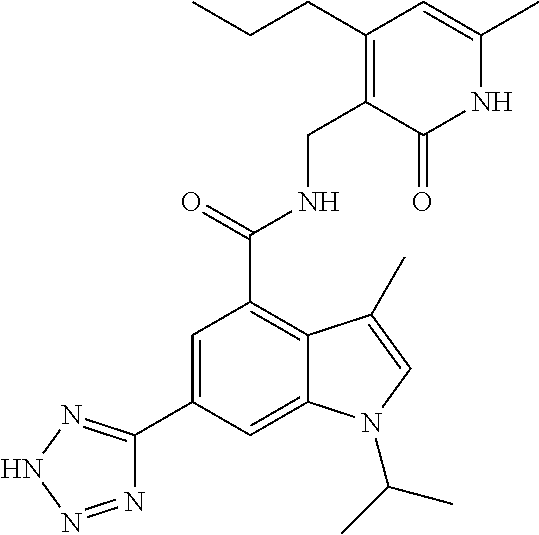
C1=C(C2=NNN=N2)C=C2C(=C1C(NCC1=C(CCC)C=C(C)NC1=O)=O)C(C)=CN2C(C)C
